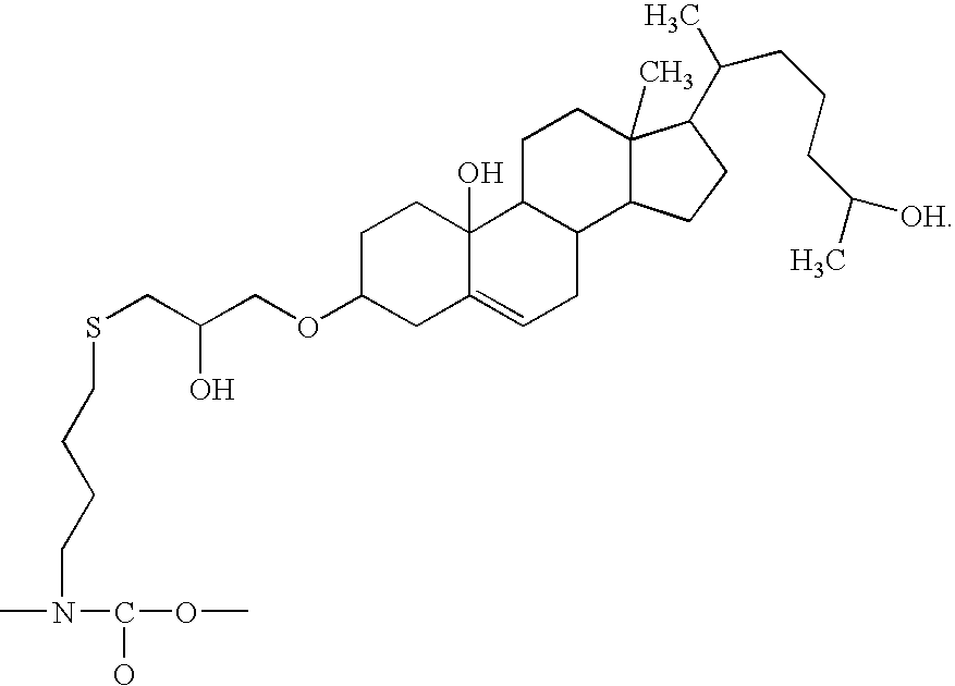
C1C(OCC(CSCCCCN(C)C(O)OC)O)CC2=CCC3C(C2(O)C1)CCC1(C)C3CCC1C(C)CCCC(C)[OH]
